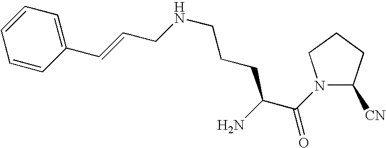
C1=CC(C=CCNCCCC(C(N2C([CN])CCC2)=O)N)=CC=C1
